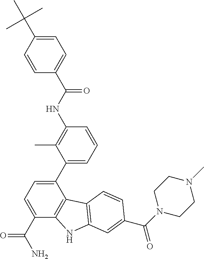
C1(C2=CC=CC(NC(C3=CC=C(C(C)(C)C)C=C3)=O)=C2C)=CC=C(C(N)=O)C2=C1C1=C(N2)C=C(C(=O)N2CCN(C)CC2)C=C1
